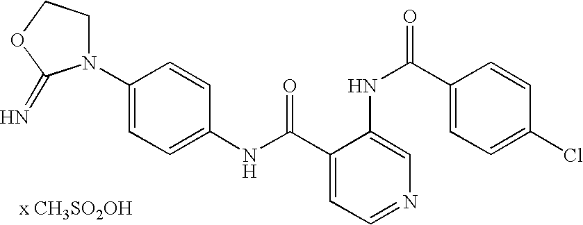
C1(NC(=O)C2=CC=NC=C2NC(C2=CC=C(Cl)C=C2)=O)=CC=C(N2CCOC2=N)C=C1.[x CH3SO2OH]
